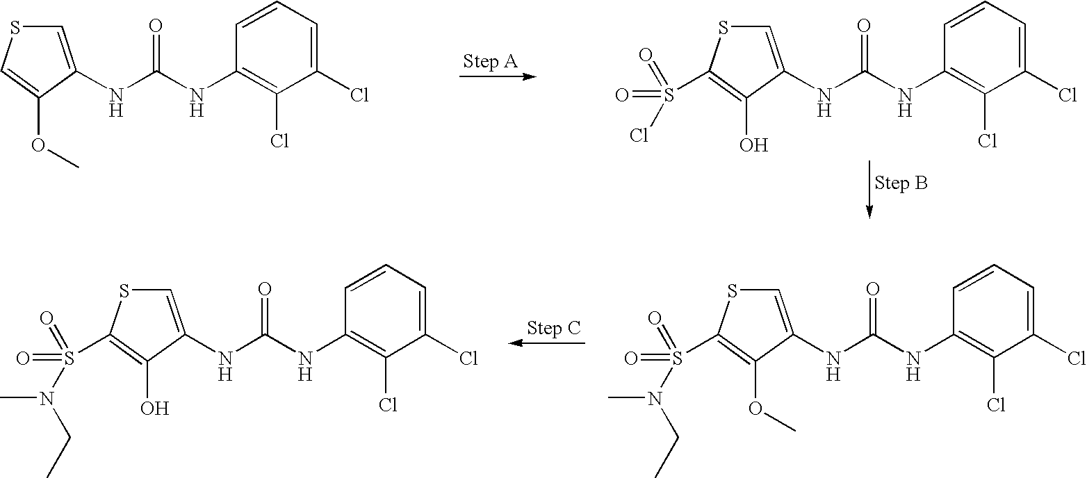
C1=C(NC(NC2=C(Cl)C(Cl)=CC=C2)=O)C(OC)=CS1.C1=C(NC(NC2=C(Cl)C(Cl)=CC=C2)=O)C(O)=C(S(=O)(=O)Cl)S1.C1=C(NC(NC2=C(Cl)C(Cl)=CC=C2)=O)C(OC)=C(S(=O)(=O)N(CC)C)S1.C1=C(NC(NC2=C(Cl)C(Cl)=CC=C2)=O)C(O)=C(S(=O)(=O)N(CC)C)S1
